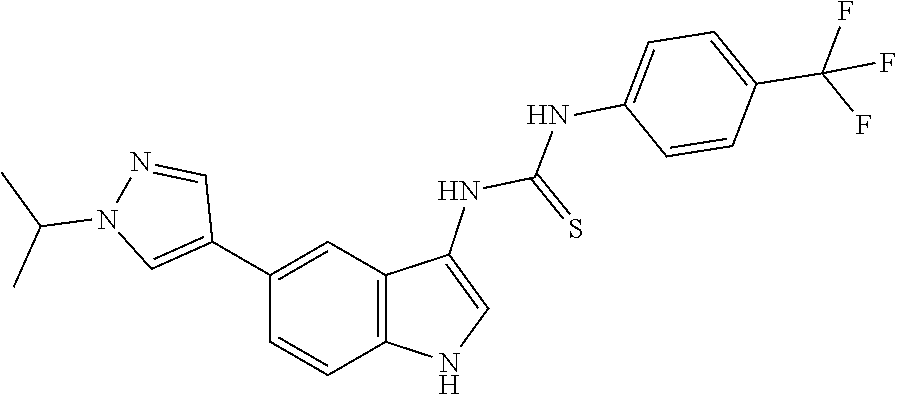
C1=CC(NC(=S)NC2=CNC3=C2C=C(C2=CN(C(C)C)N=C2)C=C3)=CC=C1C(F)(F)F
